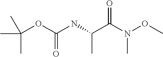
CC(C)(OC(NC(C(N(OC)C)=O)C)=O)C
